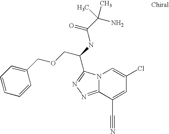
N12C(=NN=C1C(NC(C(N)(C)C)=O)COCC1=CC=CC=C1)C(C#N)=CC(Cl)=C2
